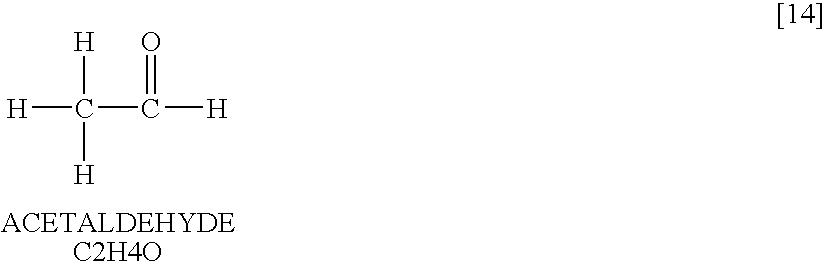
[H]C(C([H])=O)([H])[H]
